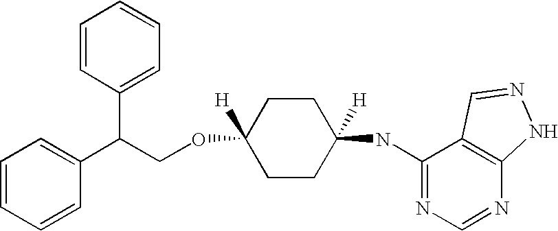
C1=CC=CC(C(C2=CC=CC=C2)COC2([H])CCC(NC3=NC=NC4=C3C=NN4)([H])CC2)=C1
